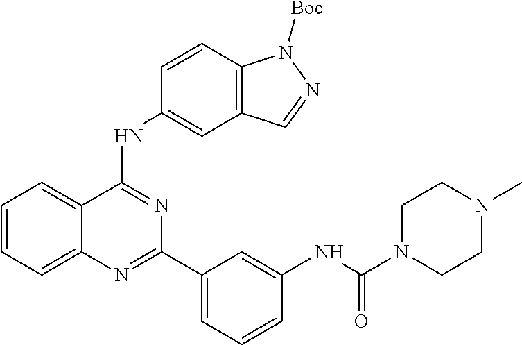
C1=CC=C2C(=C1)C(NC1=CC3=C(C=C1)N([Boc])N=C3)=NC(C1=CC=CC(NC(N3CCN(C)CC3)=O)=C1)=N2
